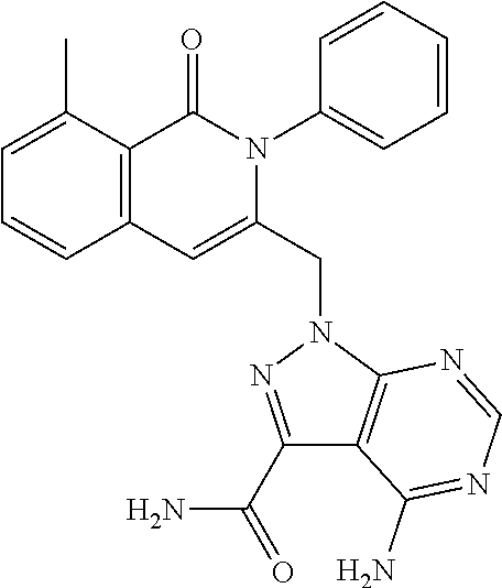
C1=C(C)C2=C(C=C1)C=C(CN1N=C(C(=O)N)C3=C1N=CN=C3N)N(C1=CC=CC=C1)C2=O
